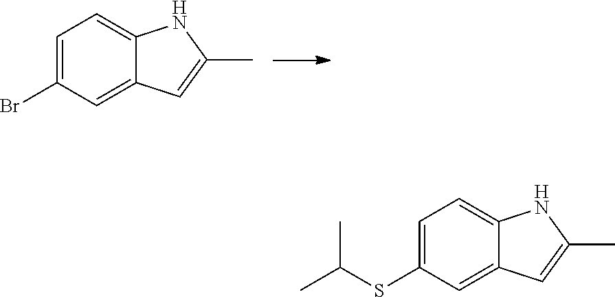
C1=C(Br)C=C2C(=C1)NC(C)=C2.C1=C(SC(C)C)C=C2C(=C1)NC(C)=C2
